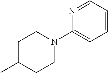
C1=CC=NC(N2CCC(C)CC2)=C1
